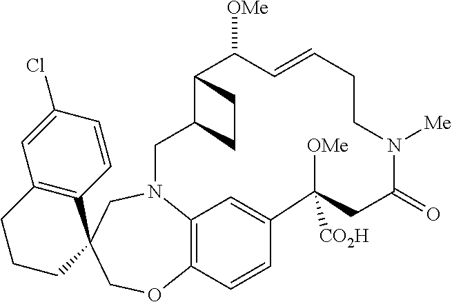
C12=C(CCCC13COC1=C4C=C(C=C1)C([CO2H])([OMe])CC(=O)N([Me])CCC=CC([OMe])C1C(CN4C3)CC1)C=C(Cl)C=C2
